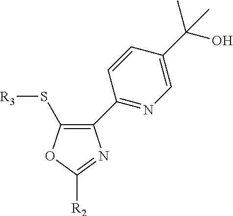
C1(S[R3])=C(C2=NC=C(C(O)(C)C)C=C2)N=C([R2])O1
